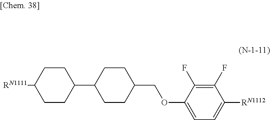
C1CC([RN1111])CCC1C1CCC(COC2=CC=C([RN1112])C(F)=C2F)CC1
